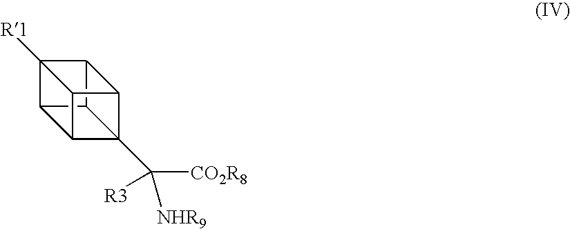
C12([R1])C3C4C5(C([CO2R8])([NHR9])[R3])C(C14)C2C53
